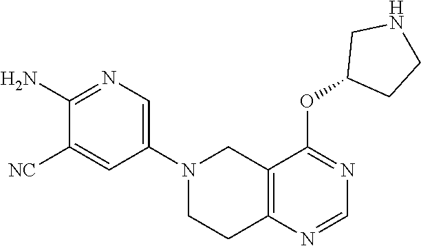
C12=C(N=CN=C1OC1CCNC1)CCN(C1=CN=C(N)C([NC])=C1)C2
